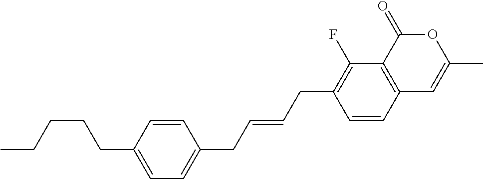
C1=CC2=C(C(F)=C1CC=CCC1=CC=C(CCCCC)C=C1)C(=O)OC(C)=C2
